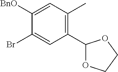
C1([BnO])=CC(C)=C(C2OCCO2)C=C1Br
